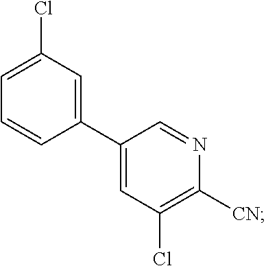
C1(C2=CC(Cl)=CC=C2)=CC(Cl)=C([CN])N=C1
